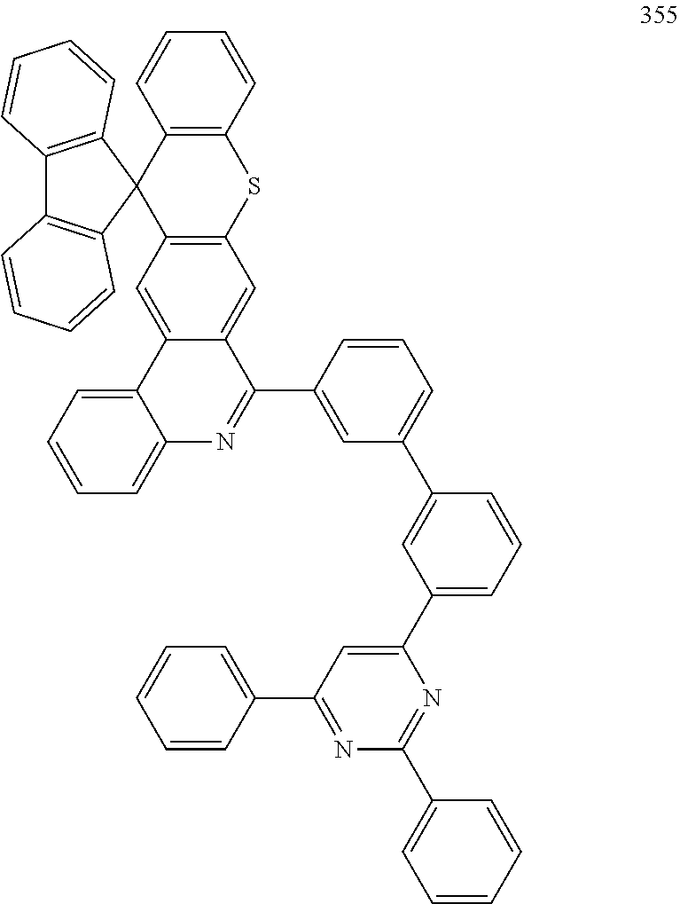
C12=C(C=CC=C1)SC1=C(C=C3C(=C1)C(C1=CC(C4=CC(C5=CC(C6=CC=CC=C6)=NC(C6=CC=CC=C6)=N5)=CC=C4)=CC=C1)=NC1=CC=CC=C31)C21C2=C(C3=C1C=CC=C3)C=CC=C2
